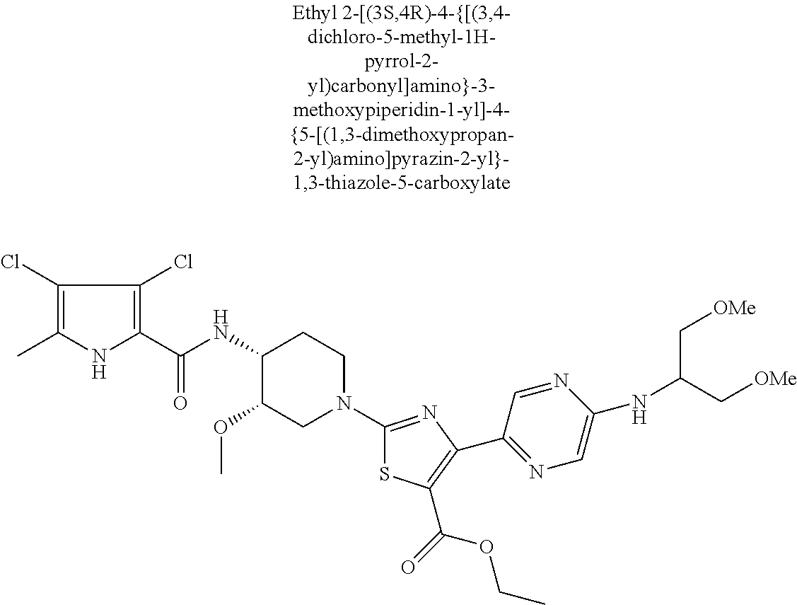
C1(Cl)=C(C)NC(C(NC2C(OC)CN(C3=NC(C4=NC=C(NC(C[OMe])C[OMe])N=C4)=C(C(=O)OCC)S3)CC2)=O)=C1Cl
